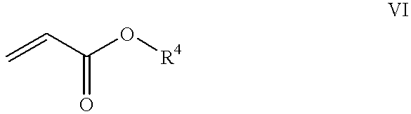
C=CC(O[R4])=O
